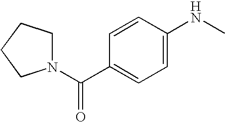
C1=CC(C(=O)N2CCCC2)=CC=C1NC
